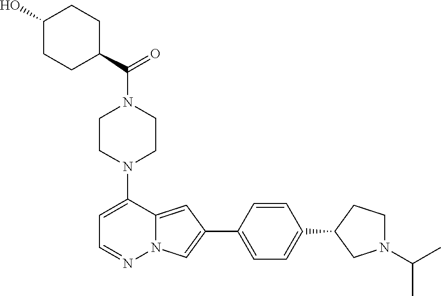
N1(C2=CC=NN3C2=CC(C2=CC=C(C4CN(C(C)C)CC4)C=C2)=C3)CCN(C(=O)C2CCC(O)CC2)CC1
